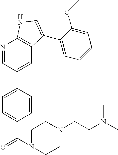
C1=CC(C2=CC3=C(N=C2)NC=C3C2=CC=CC=C2OC)=CC=C1C(N1CCN(CCN(C)C)CC1)=O
